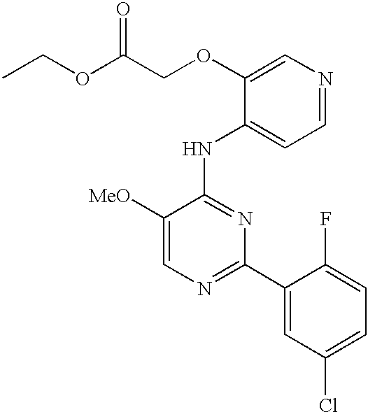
C1=C([MeO])C(NC2=CC=NC=C2OCC(OCC)=O)=NC(C2=CC(Cl)=CC=C2F)=N1
